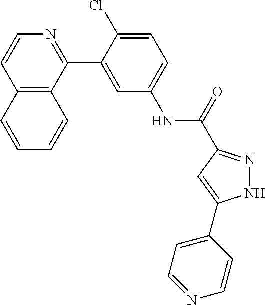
C12=C(C(C3=CC(NC(=O)C4=NNC(C5=CC=NC=C5)=C4)=CC=C3Cl)=NC=C1)C=CC=C2
